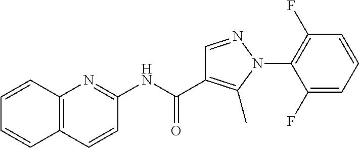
N(C(=O)C1=C(C)N(C2=C(F)C=CC=C2F)N=C1)C1=NC2=C(C=C1)C=CC=C2
